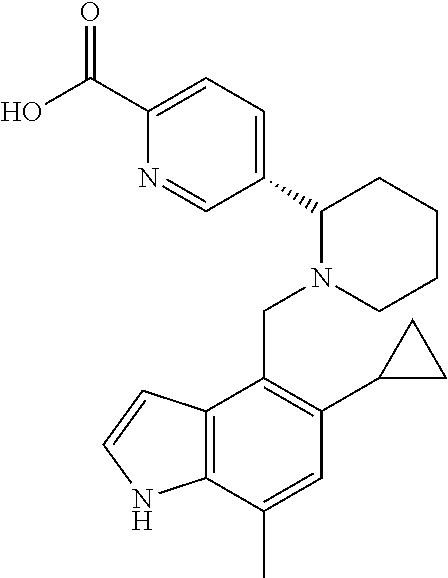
C1(C(O)=O)=CC=C(C2N(CC3=C(C4CC4)C=C(C)C4=C3C=CN4)CCCC2)C=N1
